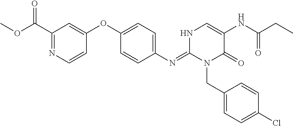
C1(N=C2N(CC3=CC=C(Cl)C=C3)C(=O)C(NC(CC)=O)=CN2)=CC=C(OC2=CC(C(OC)=O)=NC=C2)C=C1
